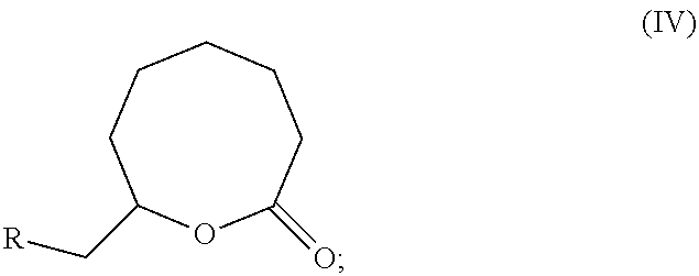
C1CCCC(C[R])OC(=O)C1
